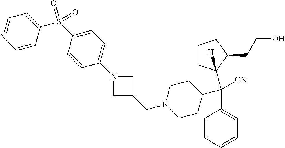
C1=CC=CC=C1C(C1CCN(CC2CN(C3=CC=C(S(=O)(C4=CC=NC=C4)=O)C=C3)C2)CC1)([CN])C1([H])CCCC1CCO
